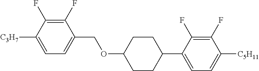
C1(F)=C(F)C([C3H7])=CC=C1COC1CCC(C2=CC=C([C5H11])C(F)=C2F)CC1
